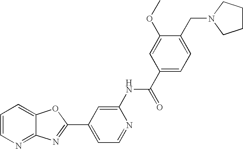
C12=NC=CC=C1OC(C1=CC=NC(NC(C3=CC=C(CN4CCCC4)C(OC)=C3)=O)=C1)=N2
